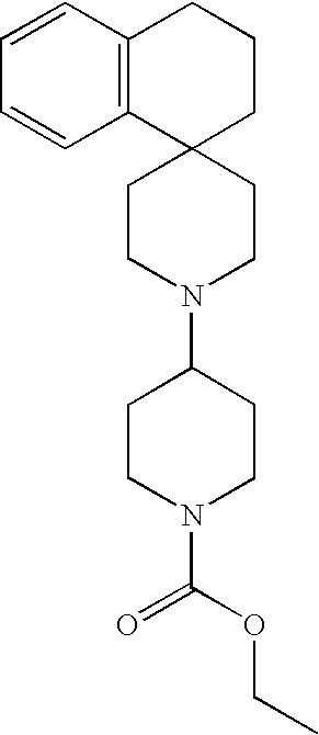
C12=C(C=CC=C1)CCCC21CCN(C2CCN(C(OCC)=O)CC2)CC1
